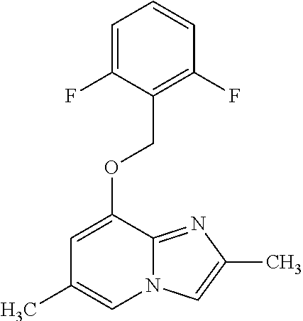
C1=C(F)C(COC2=CC(C)=CN3C2=NC(C)=C3)=C(F)C=C1
